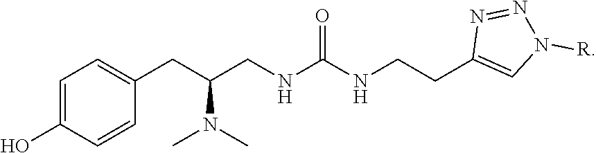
C1=C(O)C=CC(CC(N(C)C)CNC(NCCC2=CN([R])N=N2)=O)=C1
